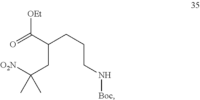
N(CCCC(CC([O2N])(C)C)C([OEt])=O)[Boc]
